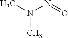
N(N=O)(C)C
